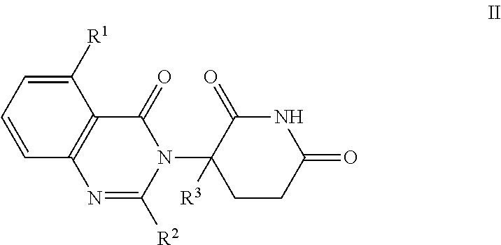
N1C(=O)C(N2C(=O)C3=C(N=C2[R2])C=CC=C3[R1])([R3])CCC1=O
